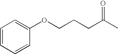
C1=CC=CC(OCCCC(C)=O)=C1
